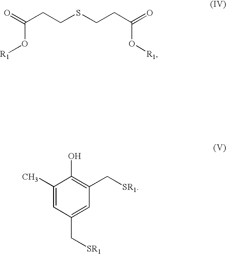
O=C(CCSCCC(=O)O[R1])O[R1].C1(C)=CC(C[SR1])=CC(C[SR1])=C1O
